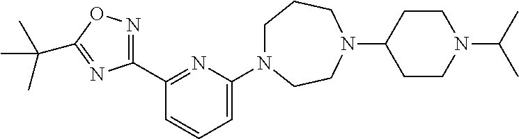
C1=C(N2CCCN(C3CCN(C(C)C)CC3)CC2)N=C(C2=NOC(C(C)(C)C)=N2)C=C1
